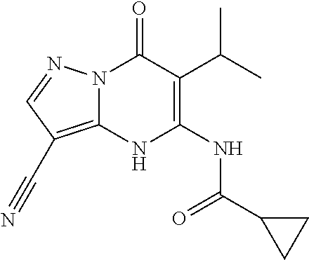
N12C(=C(C#N)C=N1)NC(NC(C1CC1)=O)=C(C(C)C)C2=O
